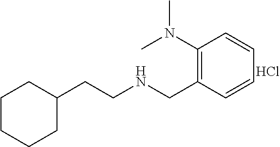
C1(CCNCC2=C(N(C)C)C=CC=C2)CCCCC1.Cl
